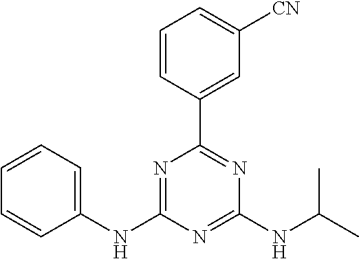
C1=CC(C2=NC(NC(C)C)=NC(NC3=CC=CC=C3)=N2)=CC([CN])=C1
